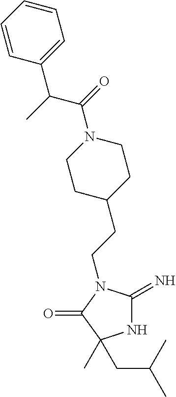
N1C(=N)N(CCC2CCN(C(=O)C(C)C3=CC=CC=C3)CC2)C(=O)C1(C)CC(C)C
